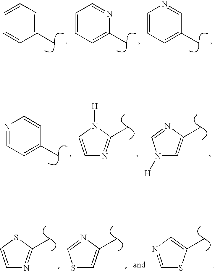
C1=CC(C)=CC=C1.C1=CC=NC(C)=C1.C1=CN=CC(C)=C1.C1=CN([H])C(C)=N1.N1([H])C=C(C)N=C1.N1=CC=C(C)C=C1.C1=CSC(C)=N1.S1C=C(C)N=C1.C1=NC=C(C)S1
